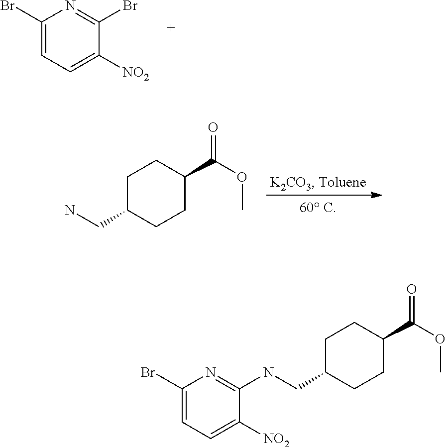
C1(Br)=CC=C([NO2])C(Br)=N1.C1C(CN)CCC(C(OC)=O)C1.C1C(CNC2=NC(Br)=CC=C2[NO2])CCC(C(OC)=O)C1
